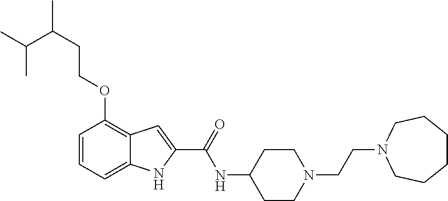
C1=CC=C2C(=C1OCCC(C(C)C)C)C=C(C(=O)NC1CCN(CCN3CCCCCC3)CC1)N2
